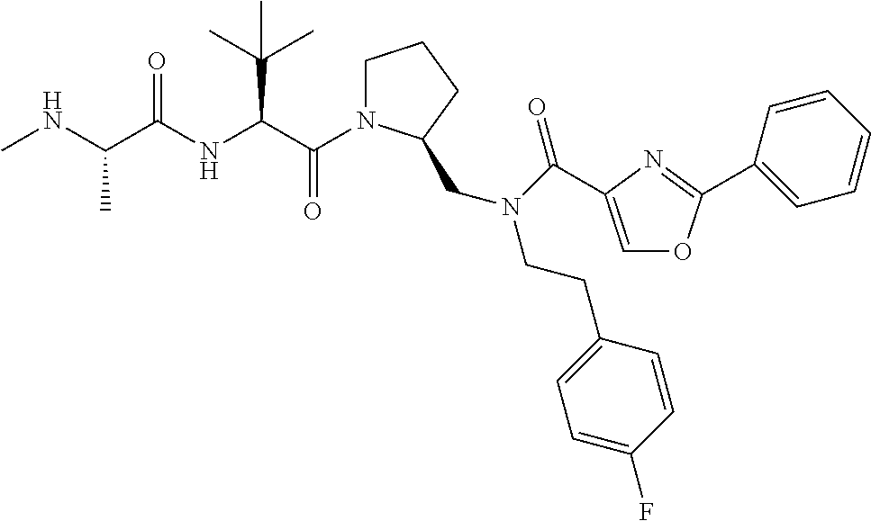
C(=O)(C(C(C)(C)C)NC(=O)C(C)NC)N1CCCC1CN(CCC1=CC=C(F)C=C1)C(=O)C1=COC(C2=CC=CC=C2)=N1
